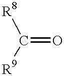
[R8]C([R9])=O
